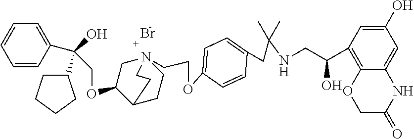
Br.C1=CC(C(O)(C2CCCC2)COC2C3CCN(CCOC4=CC=C(CC(NCC(C5=C6C(=CC(O)=C5)NC(=O)CO6)O)(C)C)C=C4)(C2)CC3)=CC=C1
